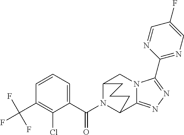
C12N(C(C3=CC=CC(C(F)(F)F)=C3Cl)=O)C(C3=NN=C(C4=NC=C(F)C=N4)N3C1)CCC2
